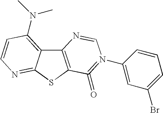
C12=C(SC3=NC=CC(N(C)C)=C13)C(=O)=N(C1=CC(Br)=CC=C1)C=N2
